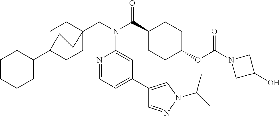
C1CCCC(C23CCC(CN(C(C4CCC(OC(N5CC(O)C5)=O)CC4)=O)C4=CC(C5=CN(C(C)C)N=C5)=CC=N4)(CC2)CC3)C1
